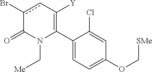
C1(C2=C([Y])cc(Br)C(=O)N2C[Me])=CC=C(OC[SMe])C=C1Cl
